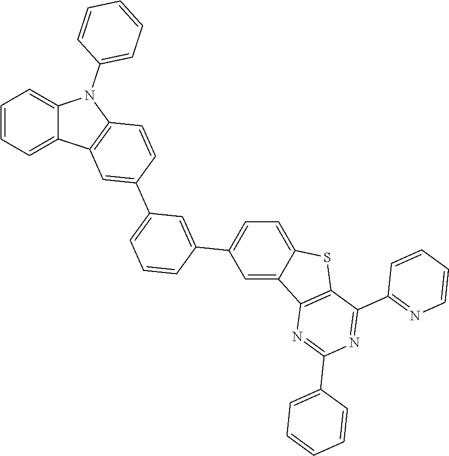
C1=CC=C2C(=C1)N(C1=CC=CC=C1)C1=C2C=C(C2=CC=CC(C3=CC=C4C(=C3)C3=C(S4)C(C4=NC=CC=C4)=NC(C4=CC=CC=C4)=N3)=C2)C=C1
